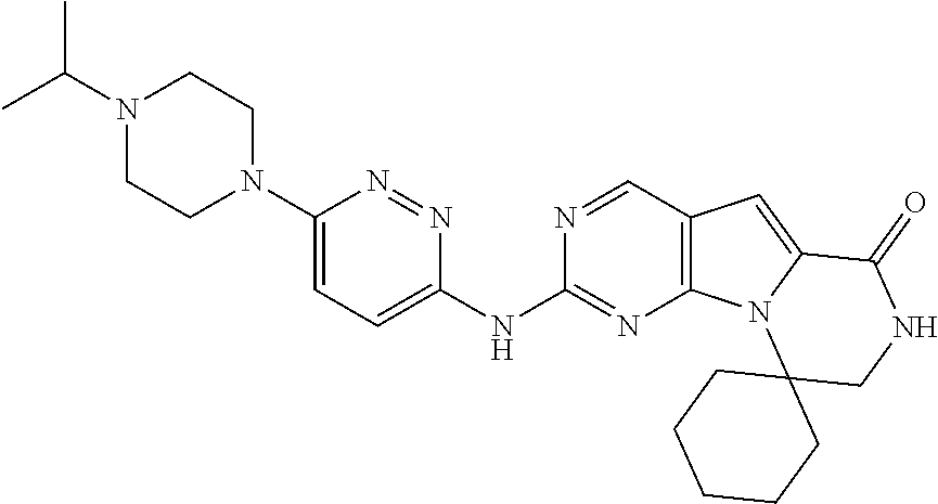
C1=C(N2CCN(C(C)C)CC2)N=NC(NC2=NC3=C(C=N2)C=C2N3C3(CNC2=O)CCCCC3)=C1
